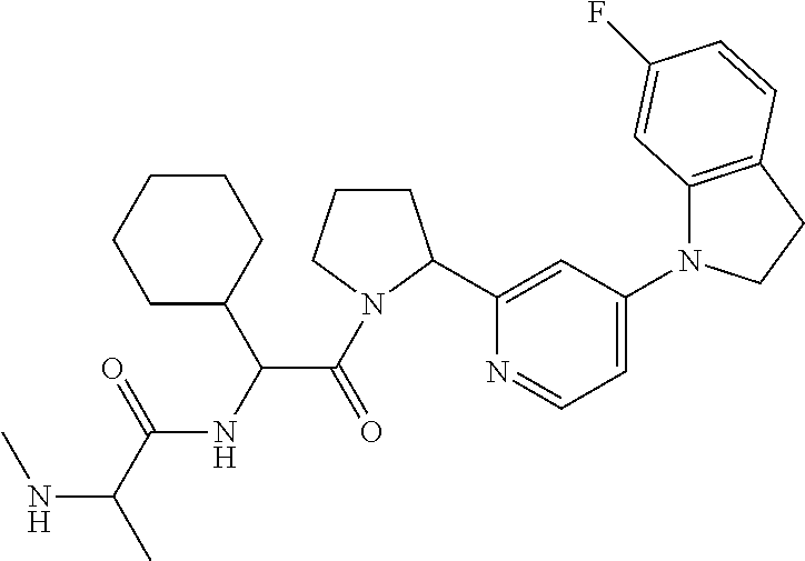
N(C(C)C(=O)NC(C(=O)N1CCCC1C1=CC(N2C3=C(CC2)C=CC(F)=C3)=CC=N1)C1CCCCC1)C
